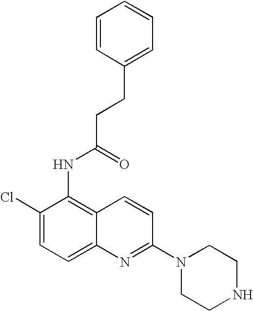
C1=CC(CCC(NC2=C3C(=CC=C2Cl)N=C(N2CCNCC2)C=C3)=O)=CC=C1
